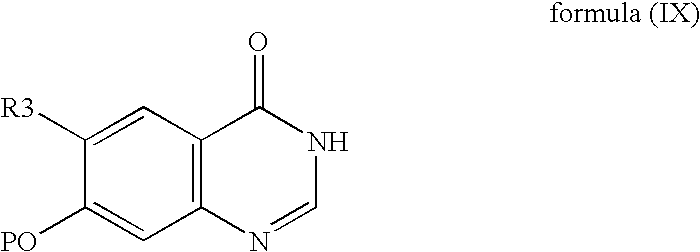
C12=C(C=C([R3])C([PO])=C1)C(=O)NC=N2
